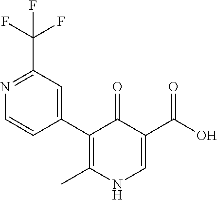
C1=CC(C2=C(C)NC=C(C(O)=O)C2=O)=CC(C(F)(F)F)=N1
